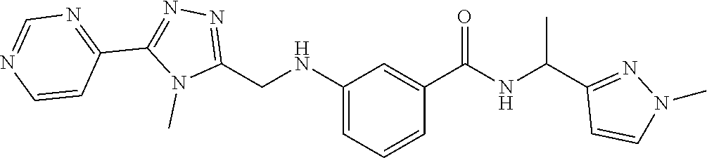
N1=C(CNC2=CC=CC(C(=O)NC(C3=NN(C)C=C3)C)=C2)N(C)C(C2=NC=NC=C2)=N1
